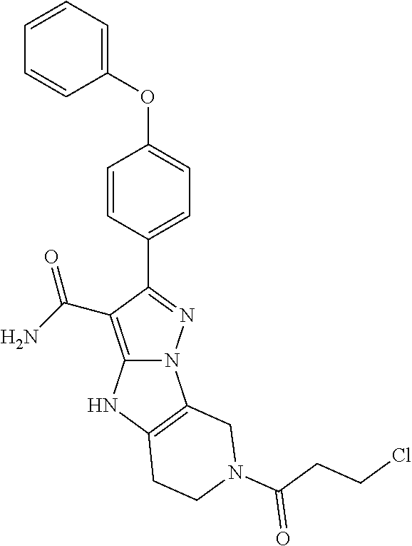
O(C1=CC=C(C2=NN3C(=C2C(=O)N)NC2=C3CN(C(CCCl)=O)CC2)C=C1)C1=CC=CC=C1
